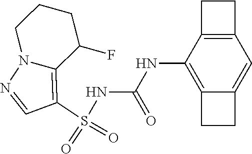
S(NC(NC1=C2C(=CC3=C1CC3)CC2)=O)(C1=C2N(N=C1)CCCC2F)(=O)=O
